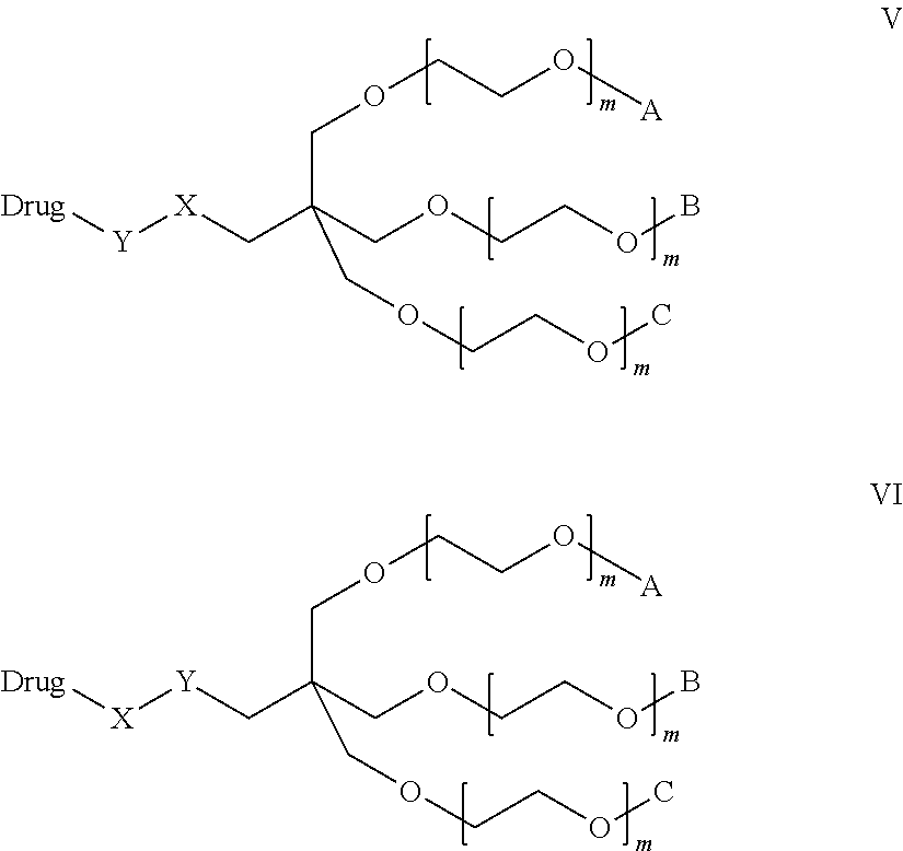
[X](CC(COCCOB)(COCCO[A])COCCOC)[Y][Drug].C(OCCOB)C(COCCO[A])(COCCOC)C[Y][X][Drug]
